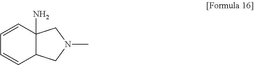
C1=CC2(N)C(C=C1)CN(C)C2
